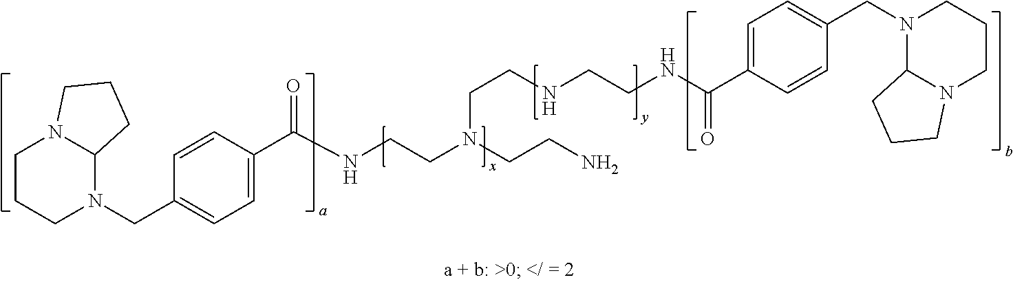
C1CCN(CC2=CC=C(C(NCCN(CCN)CCNCCNC(C3=CC=C(CN4C5N(CCC4)CCC5)C=C3)=O)=O)C=C2)C2N1CCC2
